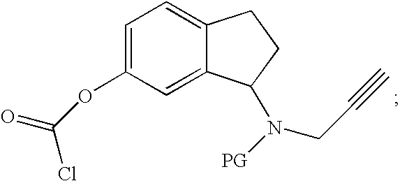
C1=C(OC(=O)Cl)C=C2C(=C1)CCC2N(CC#C)[PG]
